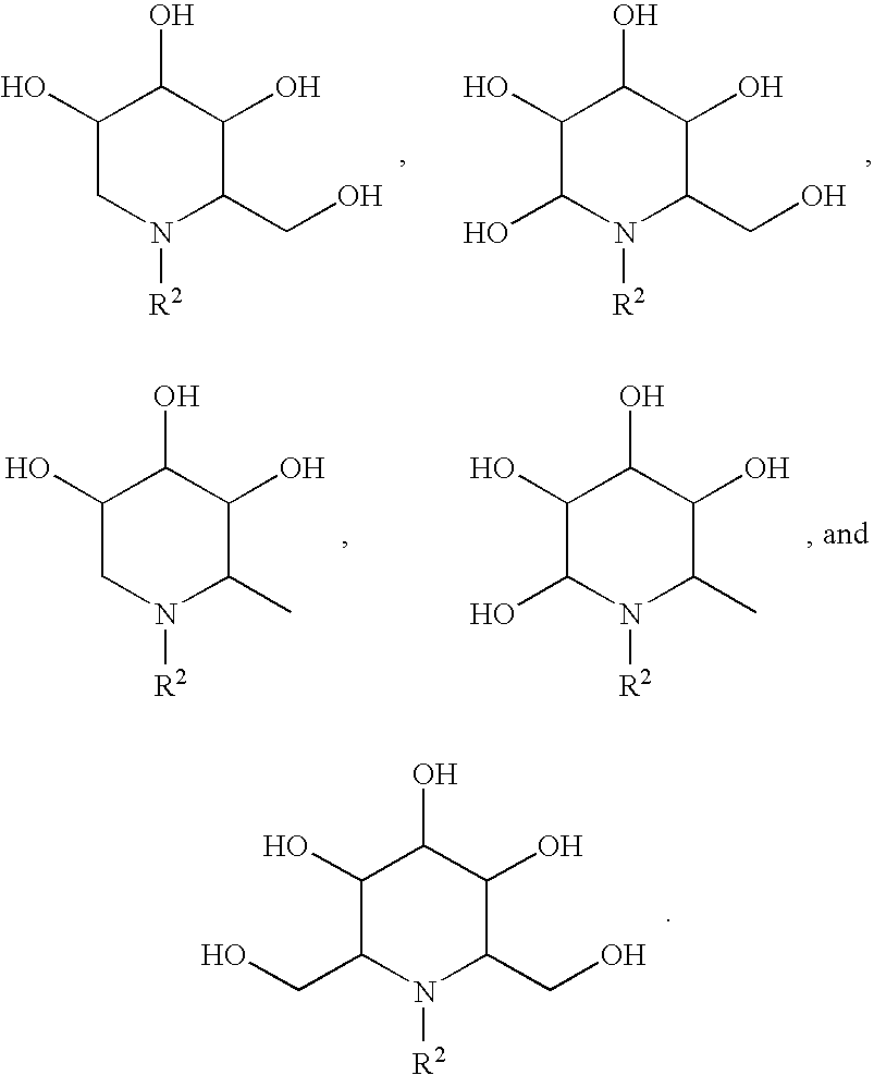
C1(O)CN([R2])C(CO)C(O)C1O.C1(O)C(O)N([R2])C(CO)C(O)C1O.C1(O)CN([R2])C(C)C(O)C1O.C1(O)C(O)N([R2])C(C)C(O)C1O.C1(O)C(CO)N([R2])C(CO)C(O)C1O
